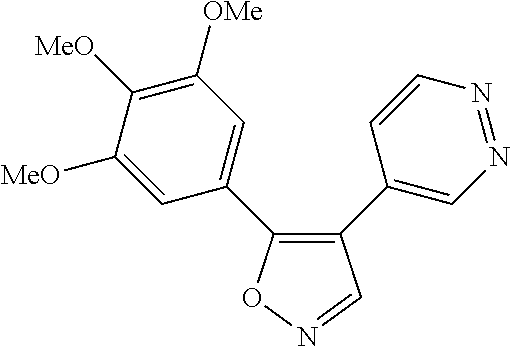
C1(C2=CN=NC=C2)=C(C2=CC([OMe])=C([MeO])C([MeO])=C2)ON=C1
